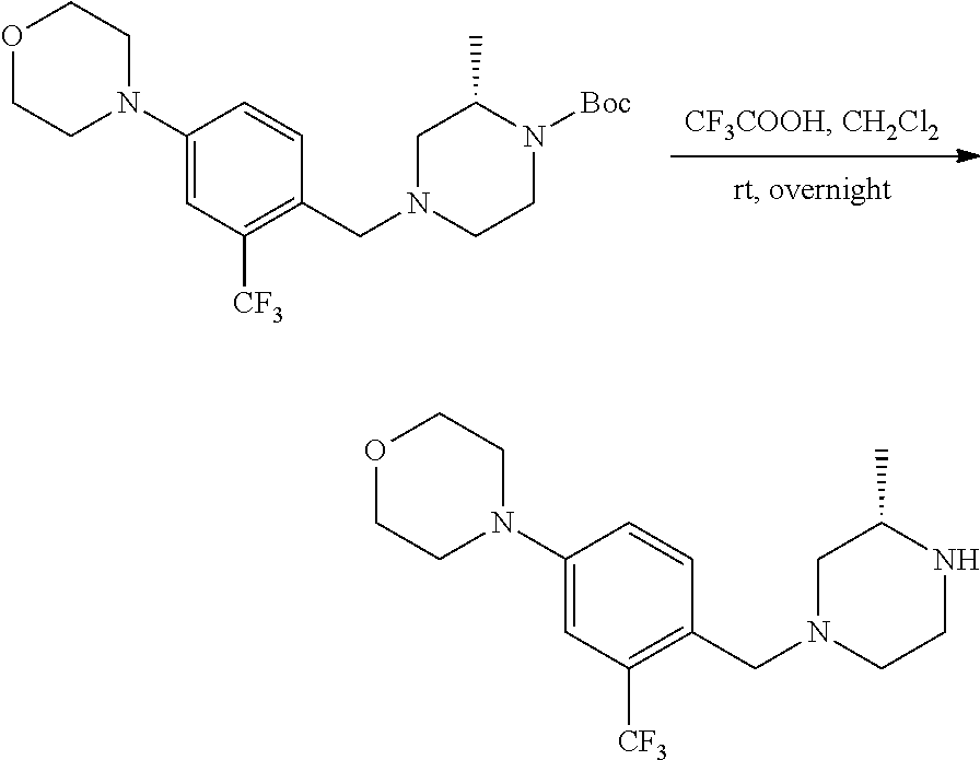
C1(N2CCOCC2)=CC([CF3])=C(CN2CCN([Boc])C(C)C2)C=C1.C1(N2CCOCC2)=CC([CF3])=C(CN2CCNC(C)C2)C=C1
